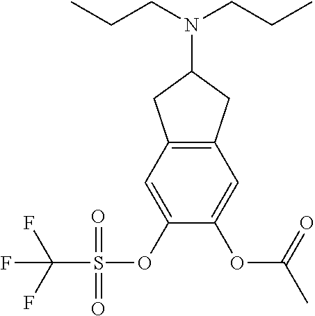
C12=C(CC(N(CCC)CCC)C1)C=C(OC(C)=O)C(OS(=O)(C(F)(F)F)=O)=C2
